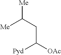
C(C([OAc])[Pyd])C([Me])[Me]
